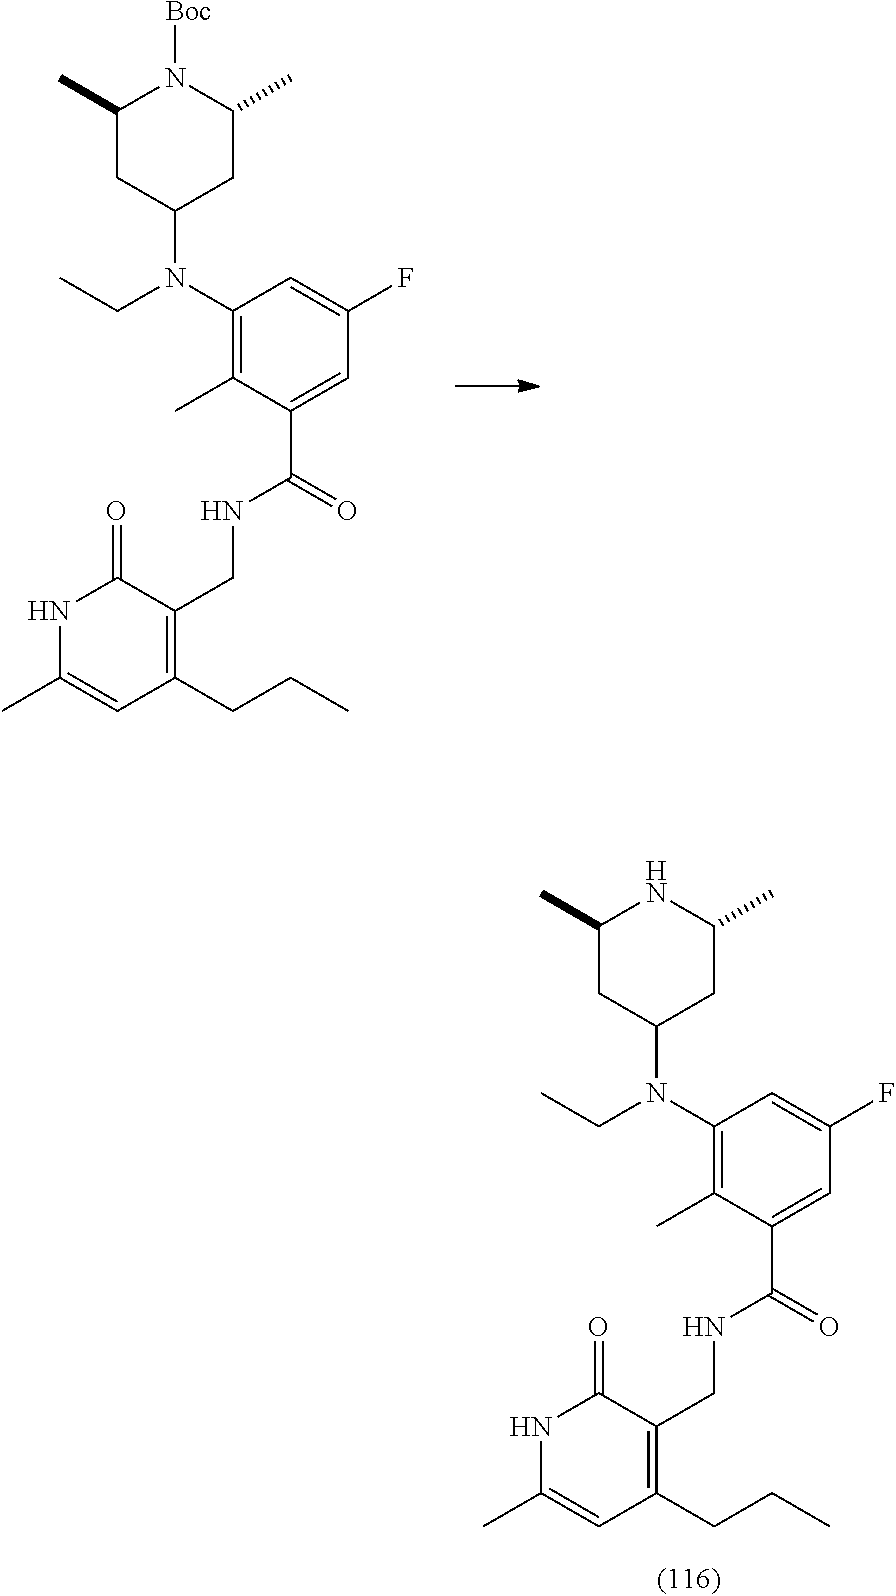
C1(N(CC)C2CC(C)N([Boc])C(C)C2)=C(C)C(C(=O)NCC2=C(CCC)C=C(C)NC2=O)=CC(F)=C1.C1(N(CC)C2CC(C)NC(C)C2)=C(C)C(C(=O)NCC2=C(CCC)C=C(C)NC2=O)=CC(F)=C1
